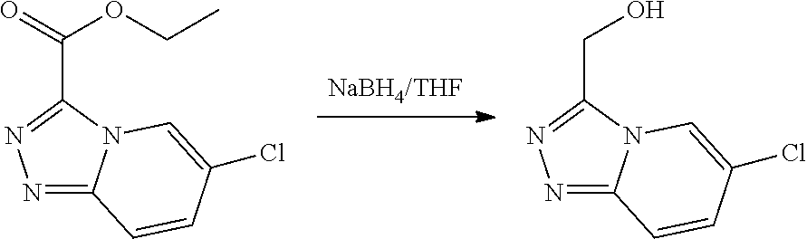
N1=C2N(C(C(OCC)=O)=N1)C=C(Cl)C=C2.N1=C2N(C(CO)=N1)C=C(Cl)C=C2
